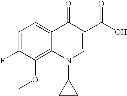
C1=C(F)C(OC)=C2C(=C1)C(=O)C(C(O)=O)=CN2C1CC1
